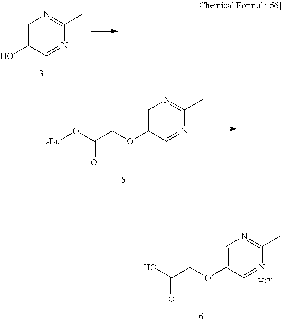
C1=C(O)C=NC(C)=N1.C1=C(OCC(O[t-Bu])=O)C=NC(C)=N1.C1=C(OCC(O)=O)C=NC(C)=N1.Cl
